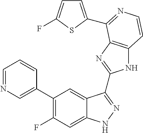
C1=C(C2=C(F)C=C3C(=C2)C(C2=NC4=C(N2)C=CN=C4C2=CC=C(F)S2)=NN3)C=CC=N1
